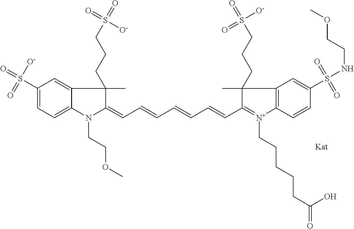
N1(CCOC)C(=CC=CC=CC=CC2=[N+](CCCCCC(=O)O)C3=C(C2(C)CCCS(=O)([O-])=O)C=C(S(NCCOC)(=O)=O)C=C3)C(C)(CCCS(=O)([O-])=O)C2=CC(S(=O)(=O)[O-])=CC=C12
